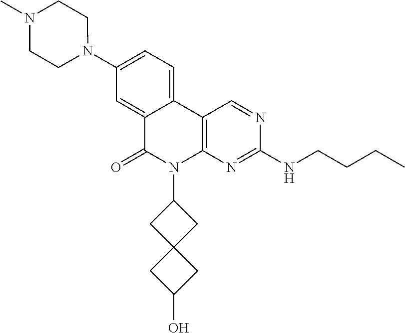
C1(N2CCN(C)CC2)=CC=C2C(=C1)C(=O)N(C1CC3(C1)CC(O)C3)C1=C2C=NC(NCCCC)=N1
